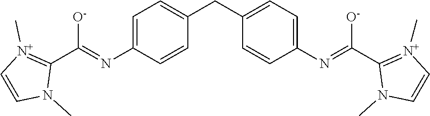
[O-]C(=NC1=CC=C(CC2=CC=C(N=C(C3=[N+](C)C=CN3C)[O-])C=C2)C=C1)C1=[N+](C)C=CN1C
